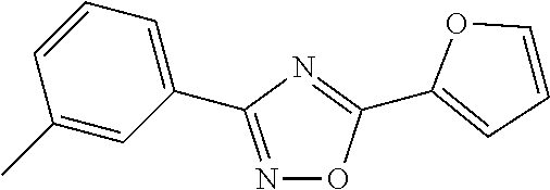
N1=C(C2=CC=CC(C)=C2)N=C(C2=CC=CO2)O1
